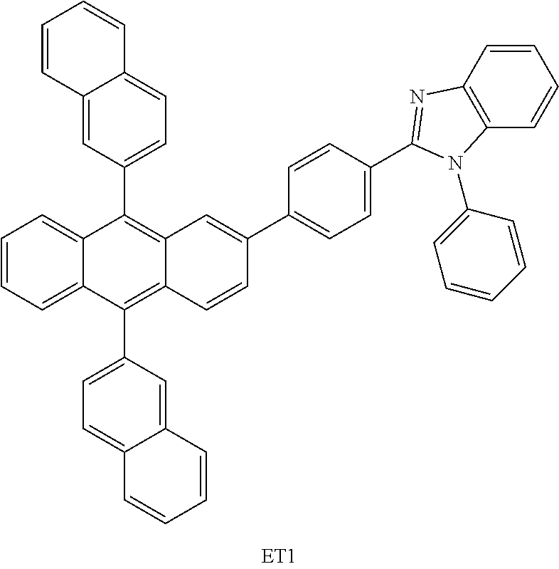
C1=CC=C2C(=C1)C(C1=CC=C3C(=C1)C=CC=C3)=C1C(=C2C2=CC=C3C(=C2)C=CC=C3)C=CC(C2=CC=C(C3=NC4=C(N3C3=CC=CC=C3)C=CC=C4)C=C2)=C1
